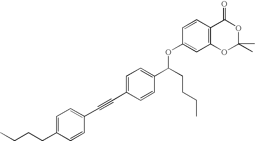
C1=CC(CCCC)=CC=C1C#CC1=CC=C(C(OC2=CC3=C(C=C2)C(=O)OC(C)(C)O3)CCCC)C=C1
